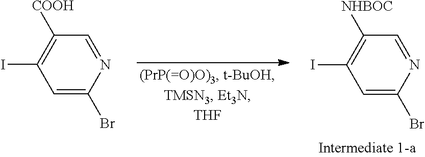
C1=C(Br)N=CC([NHBOC])=C1I.C1=C(Br)N=CC([COOH])=C1I
